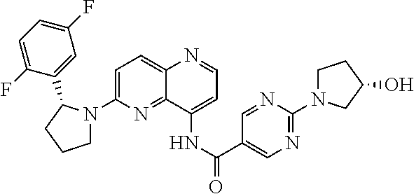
C12=CC=C(N3CCCC3C3=CC(F)=CC=C3F)N=C1C(NC(=O)C1=CN=C(N3CCC(O)C3)N=C1)=CC=N2
